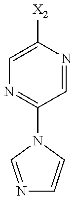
C1=C([X2])N=CC(N2C=CN=C2)=N1
